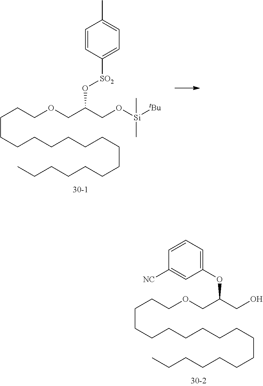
C(CCCCCCCCCCCCC)CCCCOCC(CO)OC1=CC=CC([NC])=C1.C(CCCCCCCCCCCCC)CCCCOCC(CO[Si]([tBu])(C)C)O[SO2]C1=CC=C(C)C=C1
